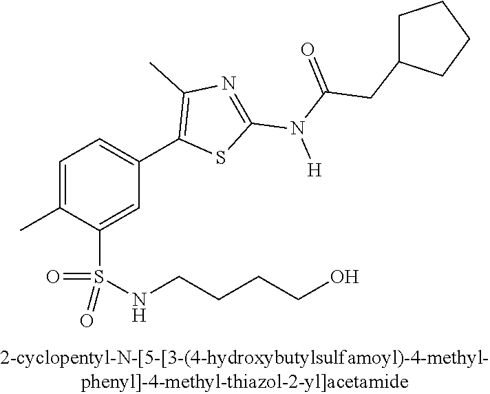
C1=C(C)C(S(NCCCCO)(=O)=O)=CC(C2=C(C)N=C(N(C(=O)CC3CCCC3)[H])S2)=C1
